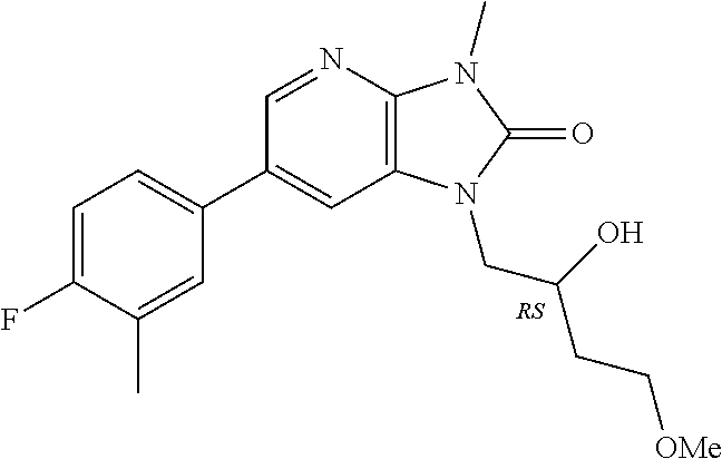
C1(C2=CC=C(F)C(C)=C2)=CC2=C(N=C1)N(C)C(=O)N2CC(CC[OMe])O
